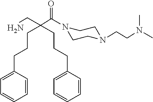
C(C(CN)(CCCC1=CC=CC=C1)CCCC1=CC=CC=C1)(=O)N1CCN(CCN(C)C)CC1
